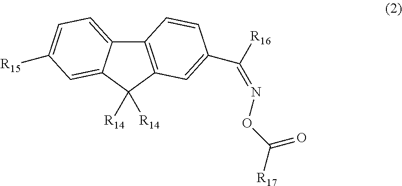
C12=C(C([R14])([R14])C3=CC([R15])=CC=C13)C=C(C([R16])=NOC([R17])=O)C=C2
